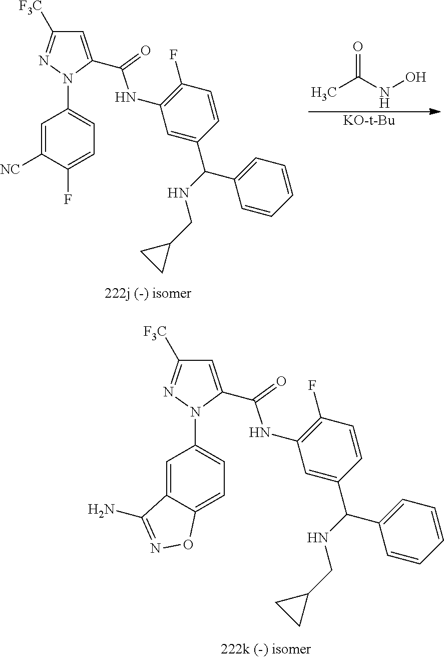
C1=C2C(=CC=C1N1C(C(NC3=C(F)C=CC(C(NCC4CC4)C4=CC=CC=C4)=C3)=O)=CC([F3C])=N1)ON=C2N.[KO-t-Bu].CC(NO)=O.C1=C([NC])C(F)=CC=C1N1C(C(NC2=C(F)C=CC(C(NCC3CC3)C3=CC=CC=C3)=C2)=O)=CC([F3C])=N1
